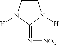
C1CN([H])C(=N[NO2])N1[H]
